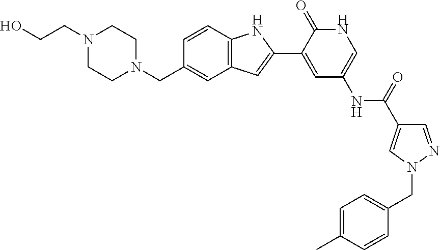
[H].C(C1=CC2=C(C=C1)NC(C1=CC(NC(=O)C3=CN(CC4=CC=C(C)C=C4)N=C3)=CNC1=O)=C2)N1CCN(CCO)CC1
